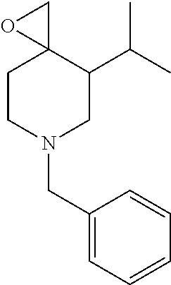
C1CN(CC2=CC=CC=C2)CC(C(C)C)C12CO2
